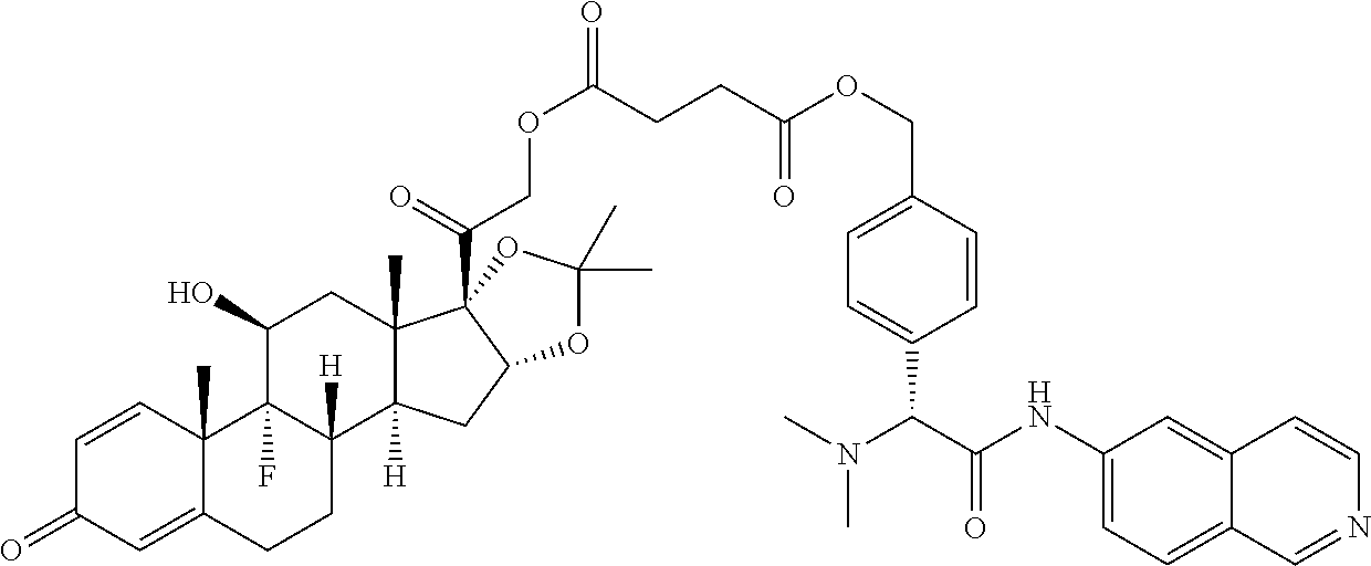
C1=CC2(C)C(=CC1=O)CCC1([H])C2(F)C(O)CC2(C)C1([H])CC1C2(C(=O)COC(=O)CCC(OCC2=CC=C(C(C(NC3=CC=C4C(=C3)C=CN=C4)=O)N(C)C)C=C2)=O)OC(C)(C)O1
